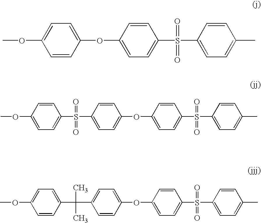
COC1=CC=C(OC2=CC=C(S(C3=CC=C(C)C=C3)(=O)=O)C=C2)C=C1.COC1=CC=C(S(C2=CC=C(OC3=CC=C(S(C4=CC=C(C)C=C4)(=O)=O)C=C3)C=C2)(=O)=O)C=C1.COC1=CC=C(C(C2=CC=C(OC3=CC=C(S(C4=CC=C(C)C=C4)(=O)=O)C=C3)C=C2)(C)C)C=C1
